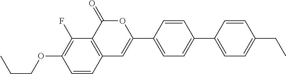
C12=C(C(=O)OC(C3=CC=C(C4=CC=C(CC)C=C4)C=C3)=C1)C(F)=C(OCCC)C=C2
